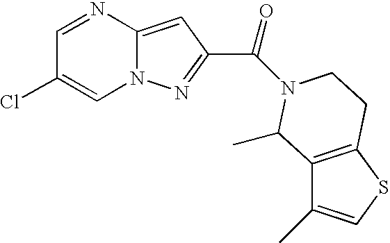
C1=NC2=CC(C(=O)N3CCC4=C(C(C)=CS4)C3C)=NN2C=C1Cl
